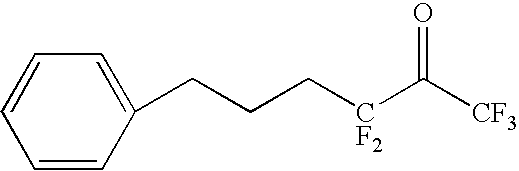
C1=CC=C(CCC[CF2]C([CF3])=O)C=C1
